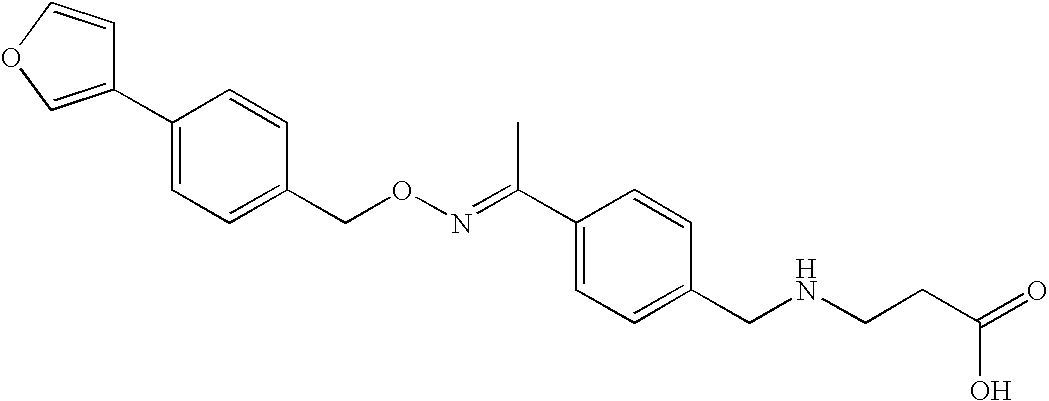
C1(C2=COC=C2)=CC=C(CON=C(C2=CC=C(CNCCC(=O)O)C=C2)C)C=C1
